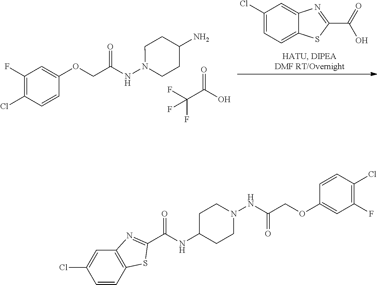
C1(F)=C(Cl)C=CC(OCC(NN2CCC(N)CC2)=O)=C1.FC(C(O)=O)(F)F.C1(Cl)=CC=C2C(=C1)N=C(C(=O)O)S2.C12=C(C=CC(Cl)=C1)SC(C(NC1CCN(NC(COC3=CC(F)=C(Cl)C=C3)=O)CC1)=O)=N2
